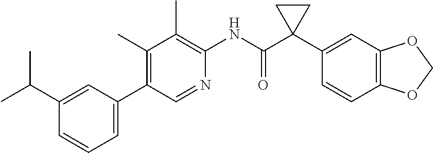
C1(C)=C(C2=CC=CC(C(C)C)=C2)C=NC(NC(C2(C3=CC4=C(C=C3)OCO4)CC2)=O)=C1C
